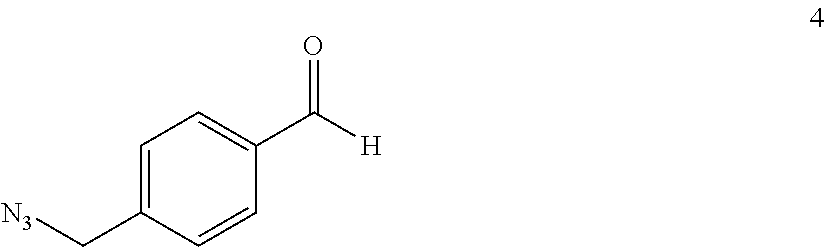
C1=C(C[N3])C=CC(C([H])=O)=C1
